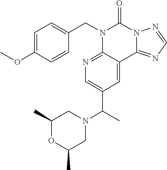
C1=C(OC)C=CC(CN2C3=NC=C(C(C)N4CC(C)OC(C)C4)C=C3C3=NC=NN3C2=O)=C1
